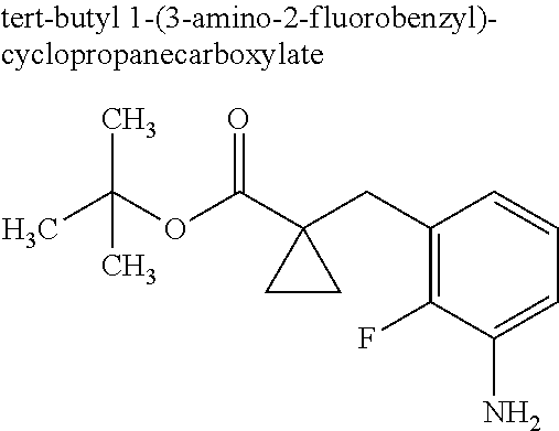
CC(OC(C1(CC2=C(F)C(N)=CC=C2)CC1)=O)(C)C
